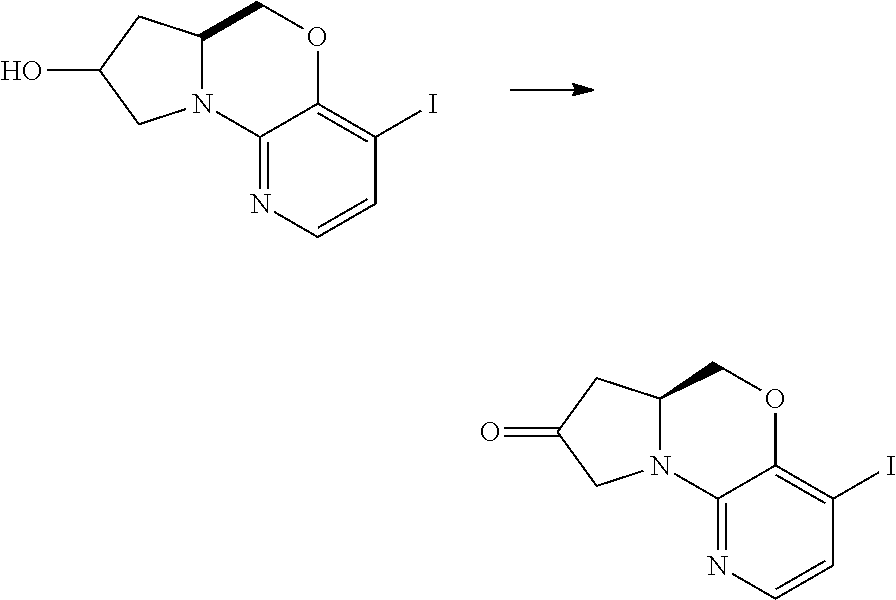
C12N(C3=NC=CC(I)=C3OC1)CC(O)C2.C12N(C3=NC=CC(I)=C3OC1)CC(=O)C2
